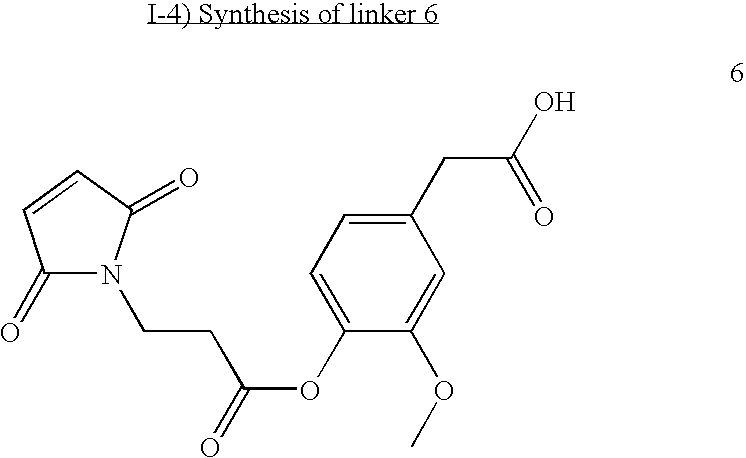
C1(=O)N(CCC(OC2=CC=C(CC(=O)O)C=C2OC)=O)C(=O)C=C1
